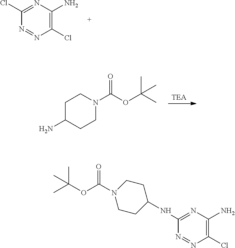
ClC1=C(N)N=C(Cl)N=N1.ClC1=C(N)N=C(NC2CCN(C(OC(C)(C)C)=O)CC2)N=N1.[TEA].C1C(N)CCN(C(OC(C)(C)C)=O)C1
